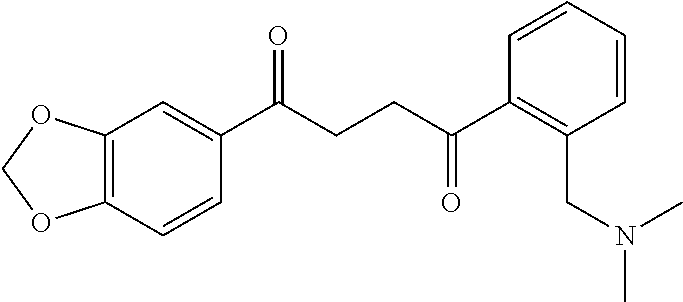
C1(C(CCC(C2=C(CN(C)C)C=CC=C2)=O)=O)=CC2=C(C=C1)OCO2
